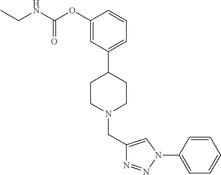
C1(CN2CCC(C3=CC=CC(OC(NCC)=O)=C3)CC2)=CN(C2=CC=CC=C2)N=N1
